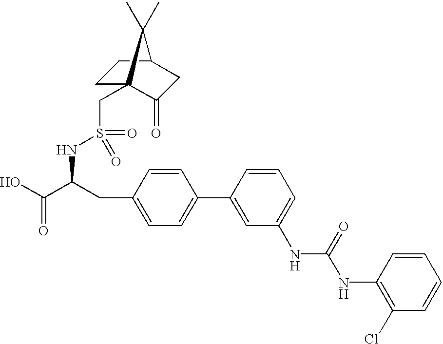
OC(C(CC1=CC=C(C2=CC(NC(NC3=C(Cl)C=CC=C3)=O)=CC=C2)C=C1)NS(CC12CCC(CC1=O)C2(C)C)(=O)=O)=O
